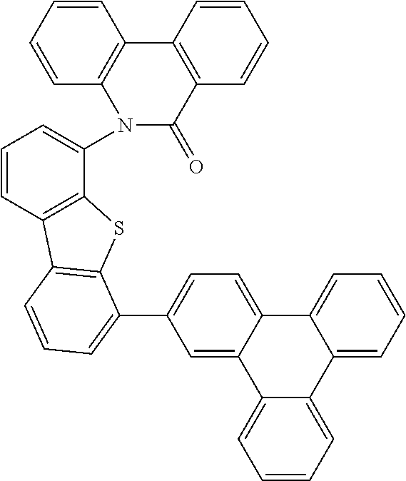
C1=CC2=C(C(N3C(=O)C4=C(C5=C3C=CC=C5)C=CC=C4)=C1)SC1=C2C=CC=C1C1=CC=C2C3=CC=CC=C3C3=CC=CC=C3C2=C1
